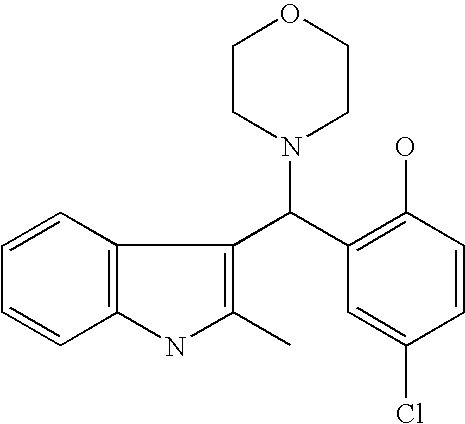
C1=CC=CC2=C1C(C(C1=C(O)C=CC(Cl)=C1)N1CCOCC1)=C(C)N2
